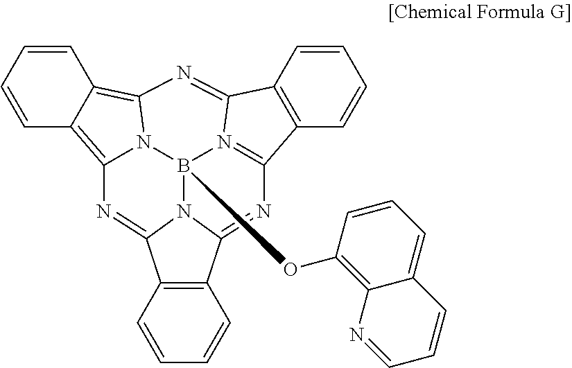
C1=CC=CC2=C1C1=NC3=C4C=CC=CC4=C4N=C5C6=C(C=CC=C6)C6=N5B(OC5=C7C(=CC=C5)C=CC=N7)(N1C2=N6)N34
